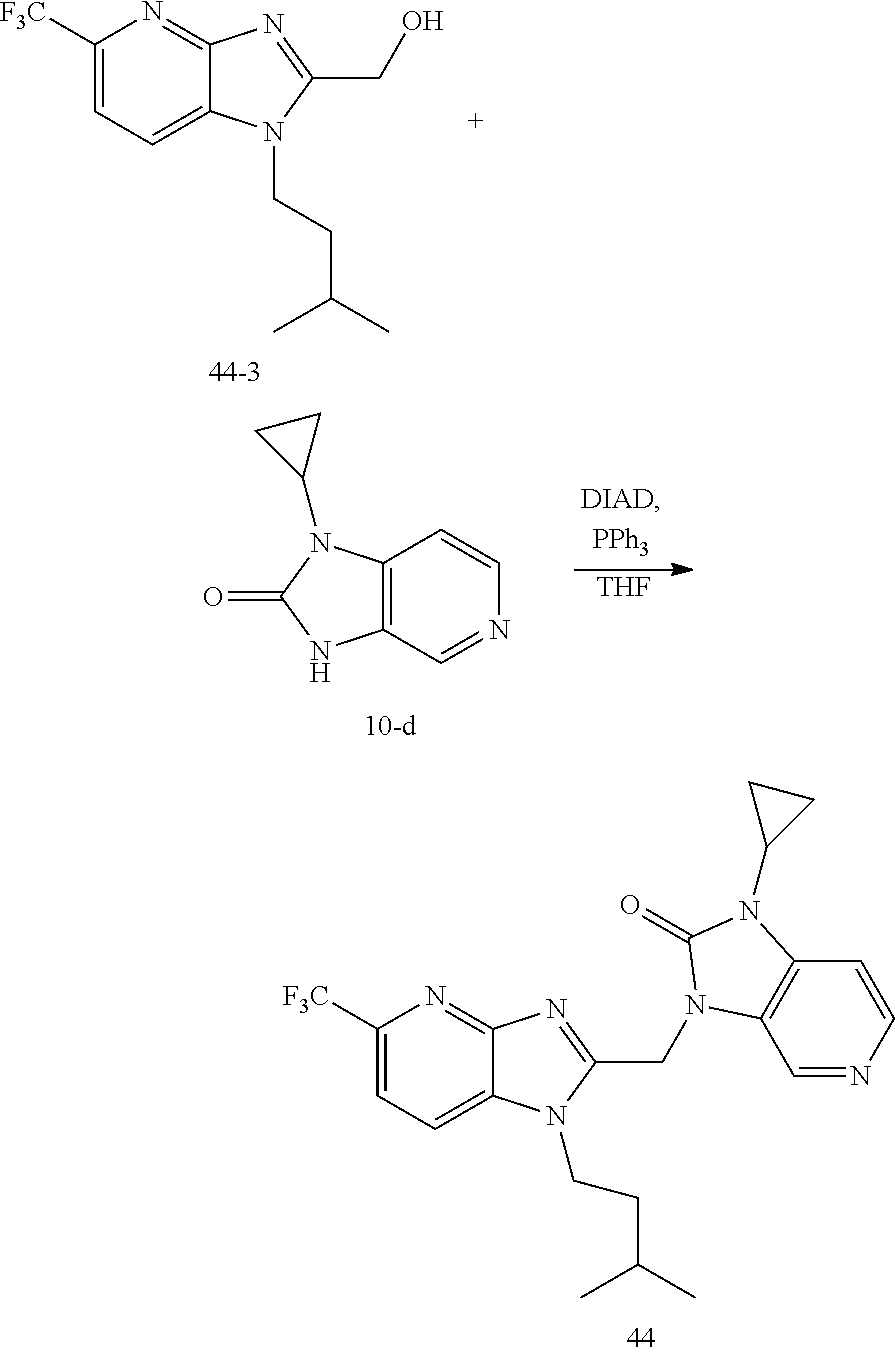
C1([F3C])=CC=C2C(=N1)N=C(CO)N2CCC(C)C.C12=C(C=NC=C1)NC(=O)N2C1CC1.[THF].C1([F3C])=CC=C2C(=N1)N=C(CN1C3=C(C=CN=C3)N(C3CC3)C1=O)N2CCC(C)C
